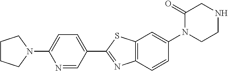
N1=CC(C2=NC3=C(S2)C=C(N2CCNCC2=O)C=C3)=CC=C1N1CCCC1
